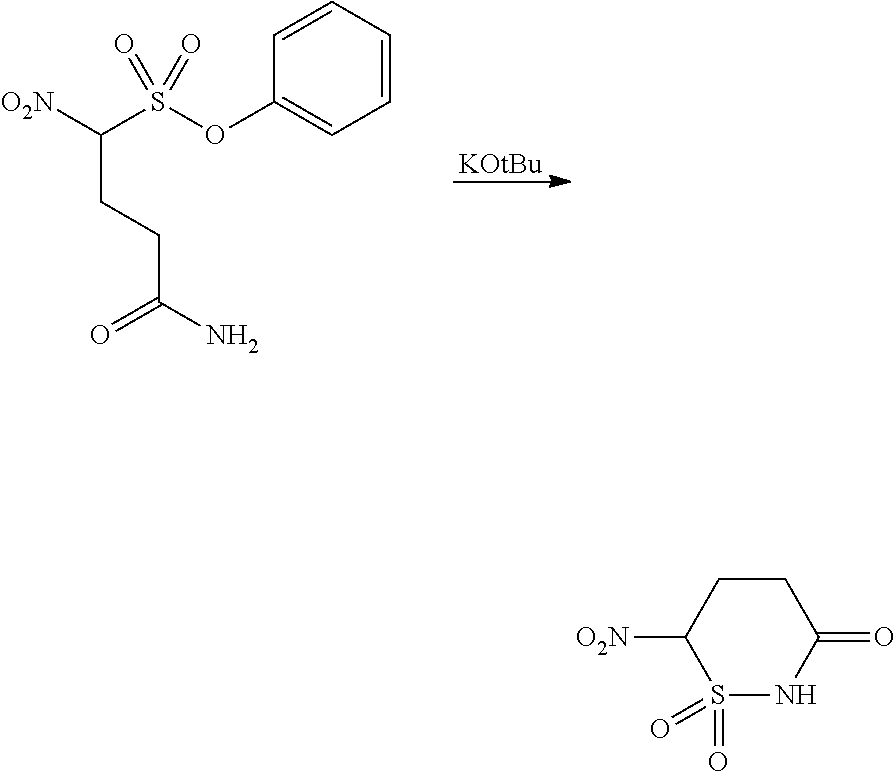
C1(OS(C([O2N])CCC(N)=O)(=O)=O)=CC=CC=C1.[KOtBu].C1C([O2N])S(=O)(=O)NC(=O)C1
